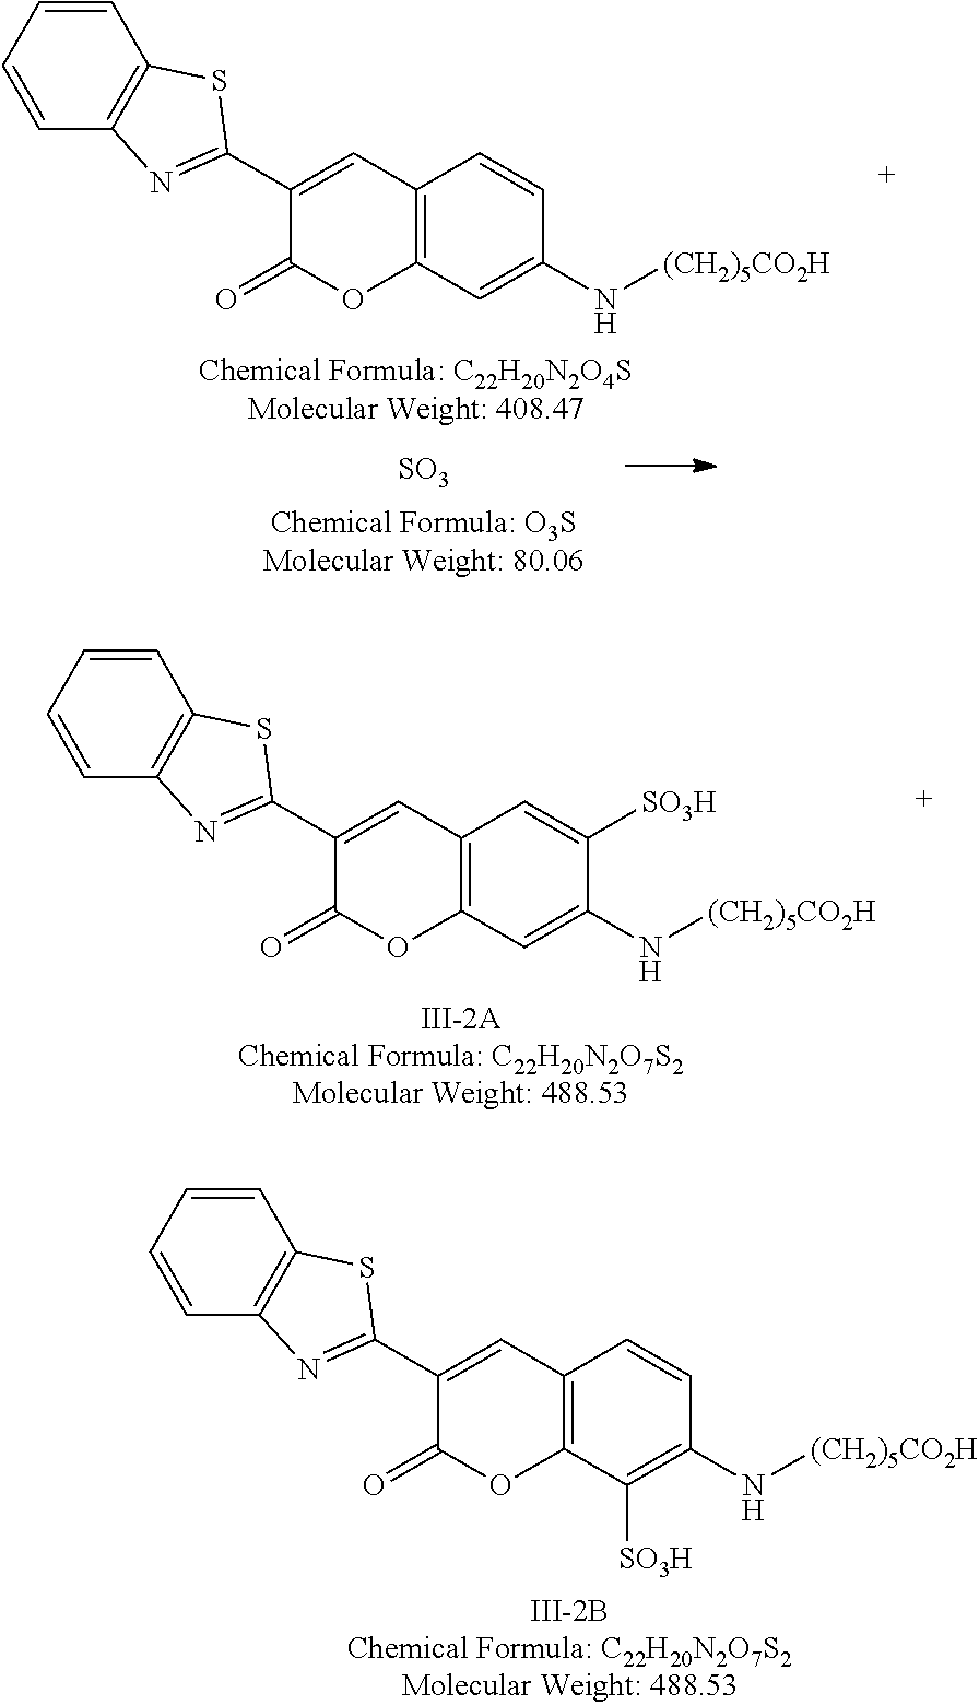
C1=CC=CC2=C1SC(C1=CC3=C(C=C(N[(CH2)5CO2H])C=C3)OC1=O)=N2.[SO3].C1=CC=CC2=C1SC(C1=CC3=C(C=C(N[(CH2)5CO2H])C([SO3H])=C3)OC1=O)=N2.C1=CC2=C(C=C1)SC(C1=CC3=C(OC1=O)C([SO3H])=C(N[(CH2)5CO2H])C=C3)=N2
